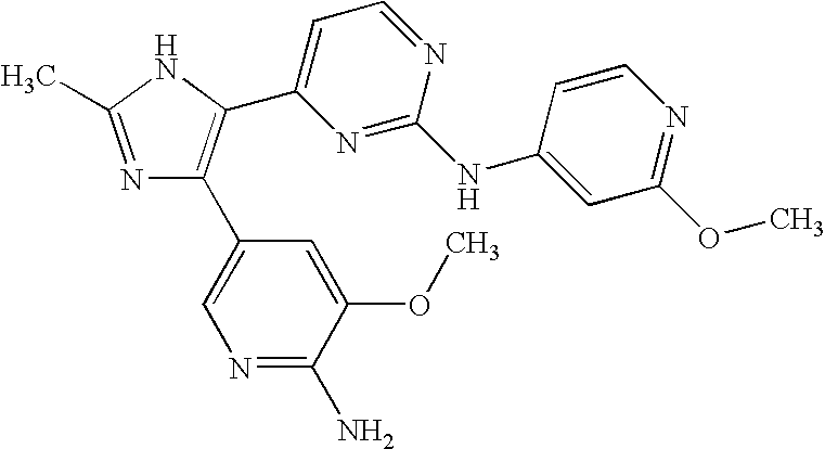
N1=C(C)NC(C2=CC=NC(NC3=CC(OC)=NC=C3)=N2)=C1C1=CN=C(N)C(OC)=C1
